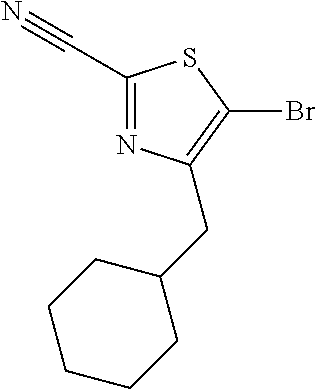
C(C1=NC(CC2CCCCC2)=C(Br)S1)#N
